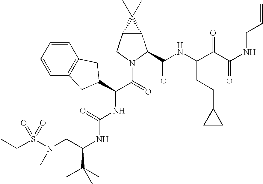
C(C)S(N(CC(NC(NC(C(=O)N1C(C(NC(C(C(NCC=C)=O)=O)CCC2CC2)=O)C2C(C1)C2(C)C)C1CC2=C(C=CC=C2)C1)=O)C(C)(C)C)C)(=O)=O
